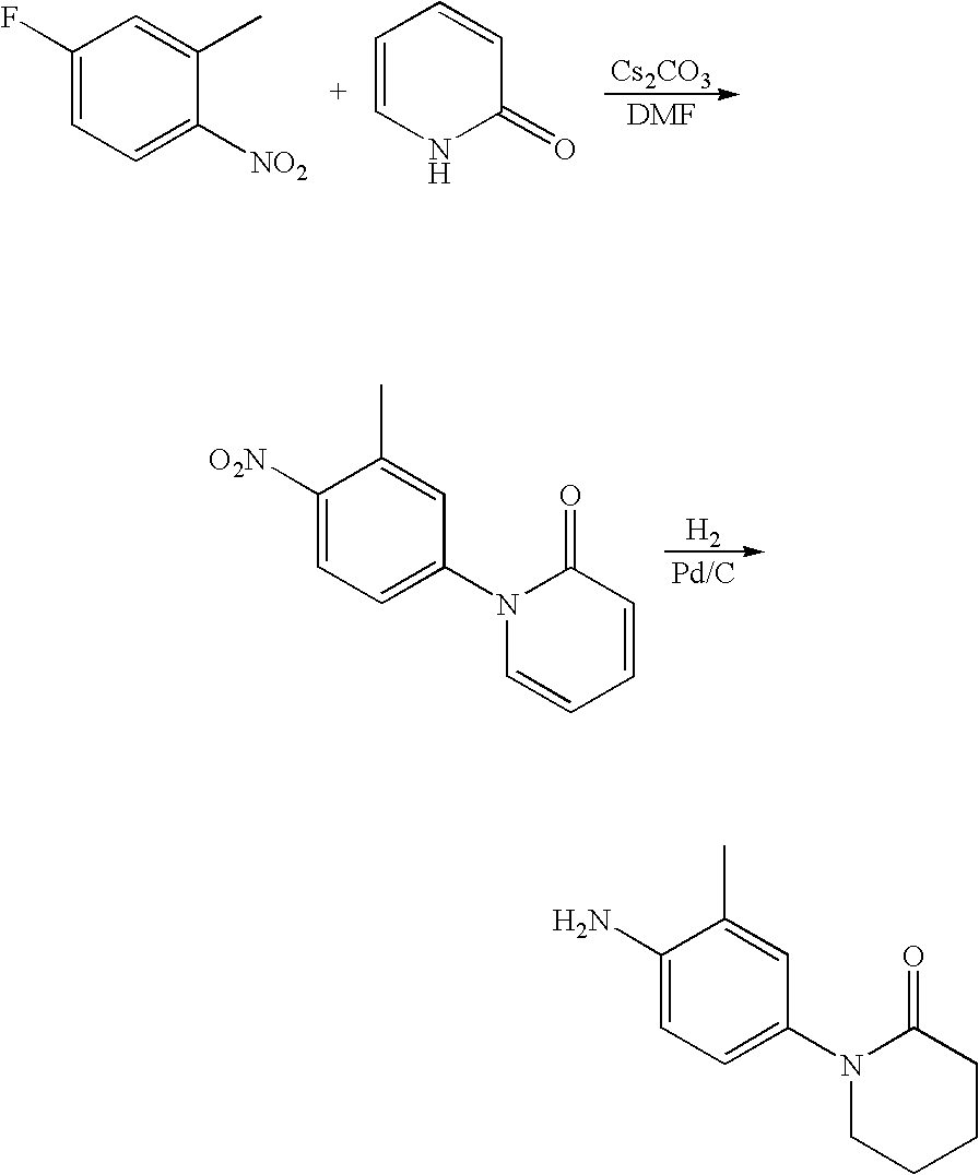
[DMF].[Cs2CO3].C1(F)=CC=C([NO2])C(C)=C1.C1=CNC(=O)C=C1.[H2].[Pd/C].C1([O2N])=CC=C(N2C=CC=CC2=O)C=C1C.C1(N)=CC=C(N2CCCCC2=O)C=C1C
